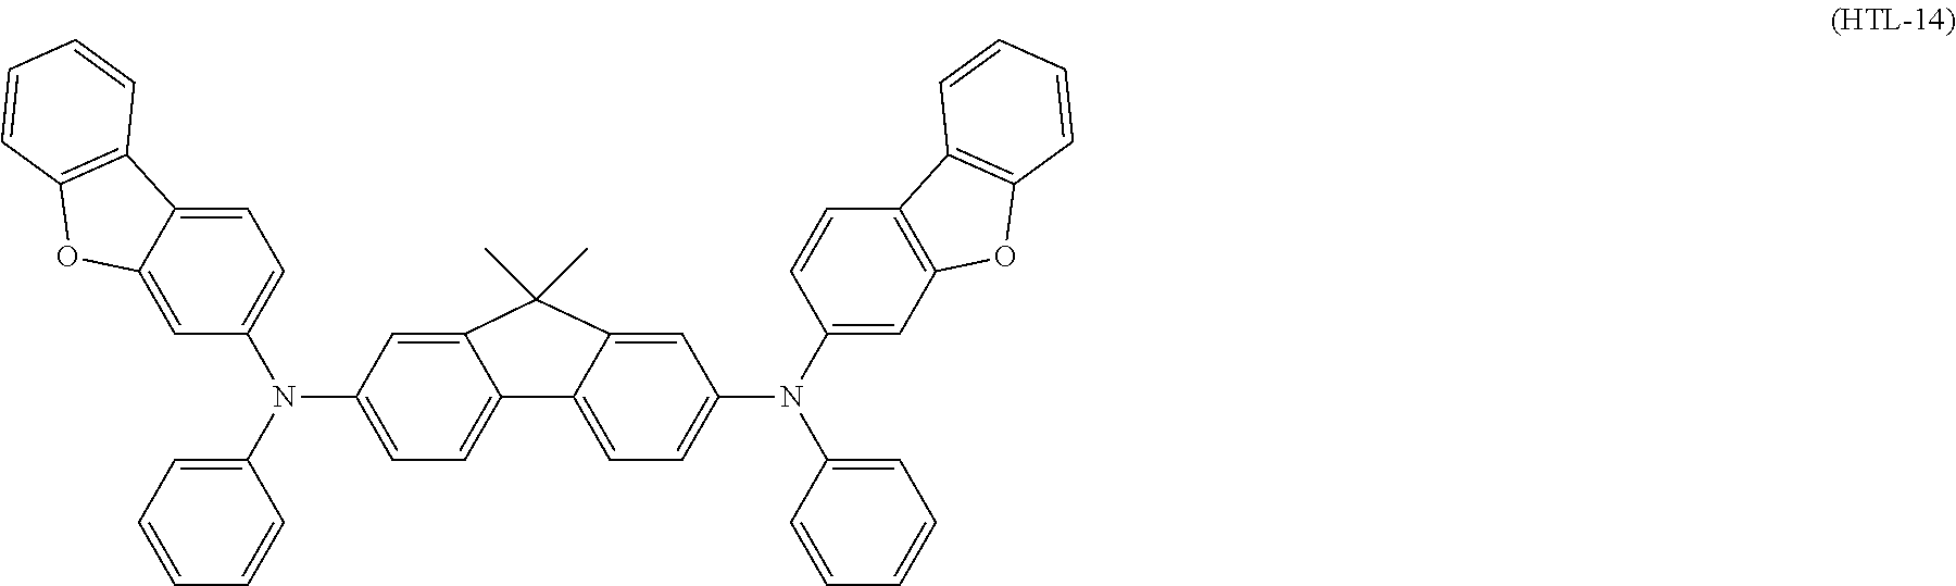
C1=C(N(C2=CC=C3C(=C2)OC2=C3C=CC=C2)C2=CC=CC=C2)C=C2C(=C1)C1=CC=C(N(C3=CC4=C(C=C3)C3=C(O4)C=CC=C3)C3=CC=CC=C3)C=C1C2(C)C
